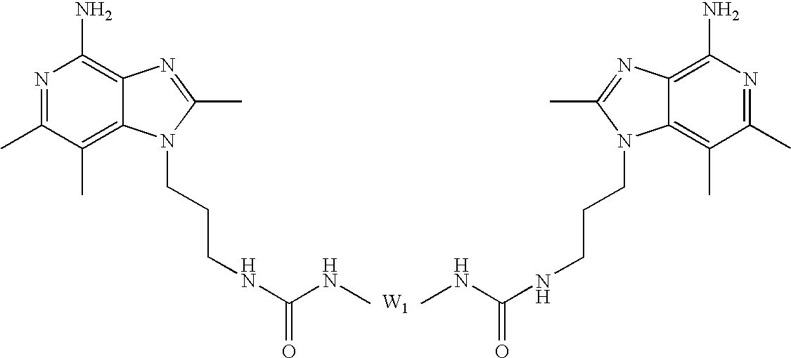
[W1].N1=C(C)C(C)=C2C(=C1N)N=C(C)N2CCCNC(NC)=O.N1=C(C)C(C)=C2C(=C1N)N=C(C)N2CCCNC(NC)=O
